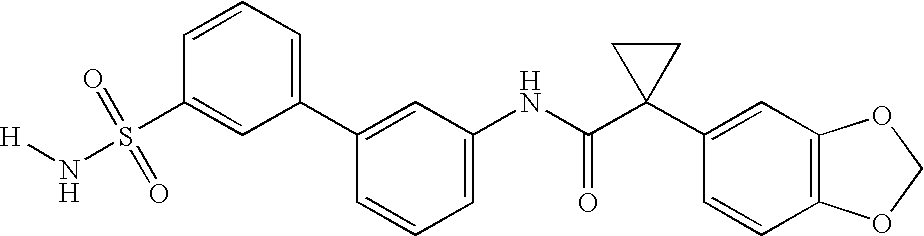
C1(C2=CC(NC(C3(C4=CC5=C(C=C4)OCO5)CC3)=O)=CC=C2)=CC=CC(S(N[H])(=O)=O)=C1
